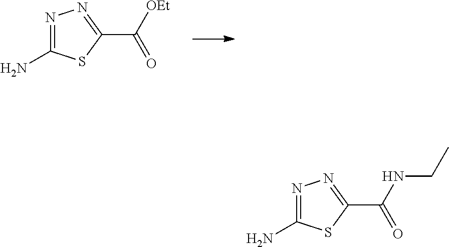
N1=C(N)SC(C(=O)[OEt])=N1.N1=C(N)SC(C(=O)NCC)=N1
